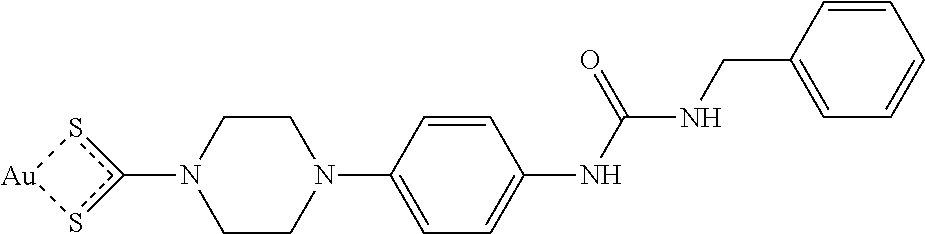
C1CN(C2=CC=C(NC(NCC3=CC=CC=C3)=O)C=C2)CCN1c1s[Au]s1
